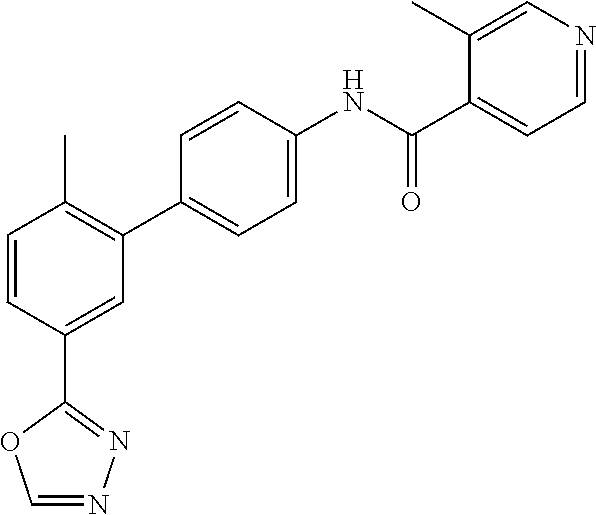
C1(C2=NN=CO2)=CC(C2=CC=C(NC(C3=CC=NC=C3C)=O)C=C2)=C(C)C=C1
